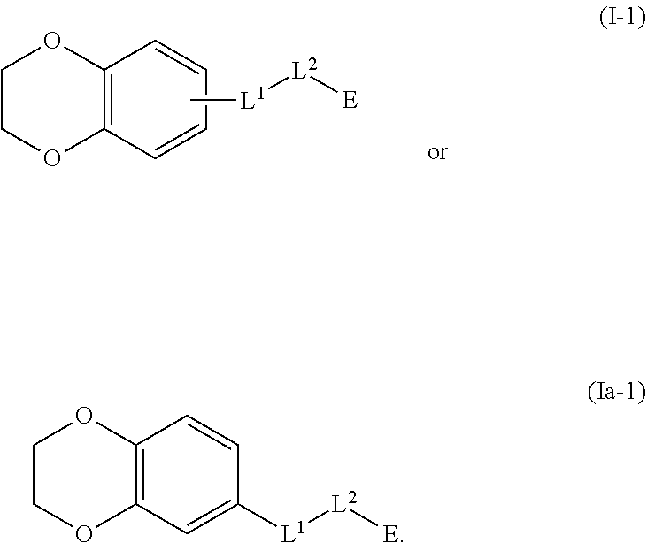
C12=C(C=C([L1][L2][E])C=C1)OCCO2.[L1]([L2][E])C.C12=C(C=CC=C1)OCCO2
